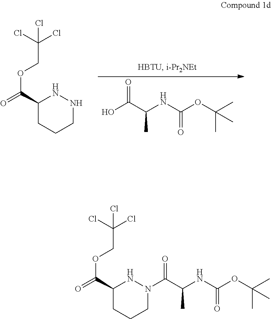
C1(C(=O)OCC(Cl)(Cl)Cl)CCCNN1.OC(C(NC(OC(C)(C)C)=O)C)=O.C1(C(=O)OCC(Cl)(Cl)Cl)CCCN(C(C(NC(OC(C)(C)C)=O)C)=O)N1
